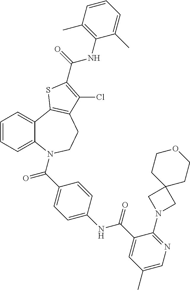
C1=CC=C2C(=C1)C1=C(CCN2C(=O)C2=CC=C(NC(=O)C3=CC(C)=CN=C3N3CC4(C3)CCOCC4)C=C2)C(Cl)=C(C(NC2=C(C)C=CC=C2C)=O)S1
